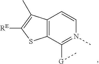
C12=C(C([G]C)=N(C)C=C1)SC([RE])=C2C
